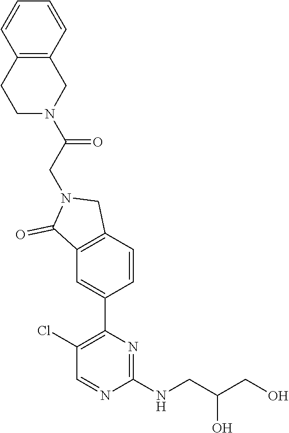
C1(Cl)=C(C2=CC3=C(C=C2)CN(CC(N2CC4=C(CC2)C=CC=C4)=O)C3=O)N=C(NCC(CO)O)N=C1
